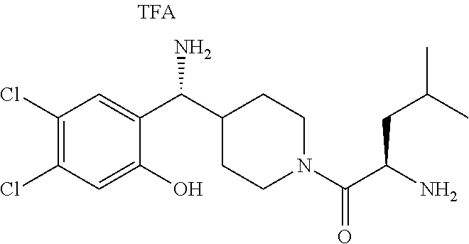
C1(O)=CC(Cl)=C(Cl)C=C1C(N)C1CCN(C(=O)C(CC(C)C)N)CC1
